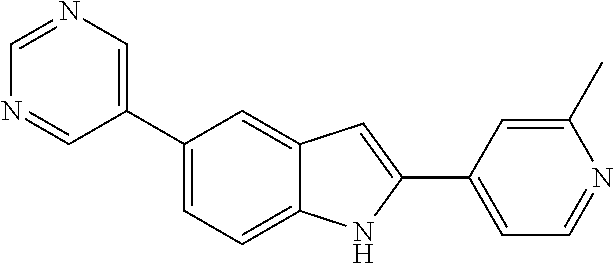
C1=NC=C(C2=CC=C3C(=C2)C=C(C2=CC=NC(C)=C2)N3)C=N1
